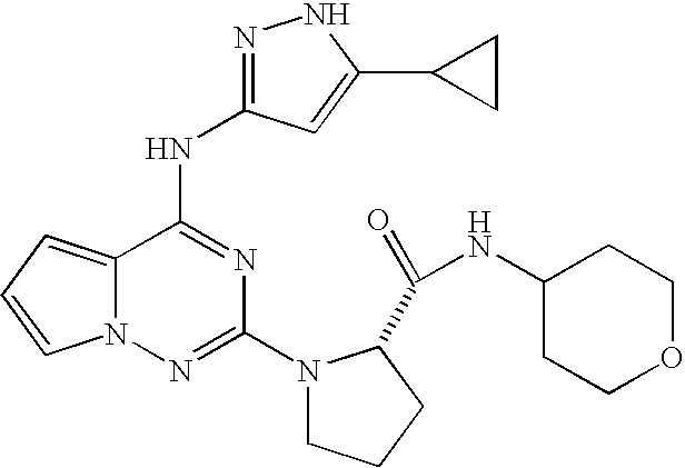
C12=CC=CN1N=C(N1CCCC1C(=O)NC1CCOCC1)N=C2NC1=NNC(C2CC2)=C1
